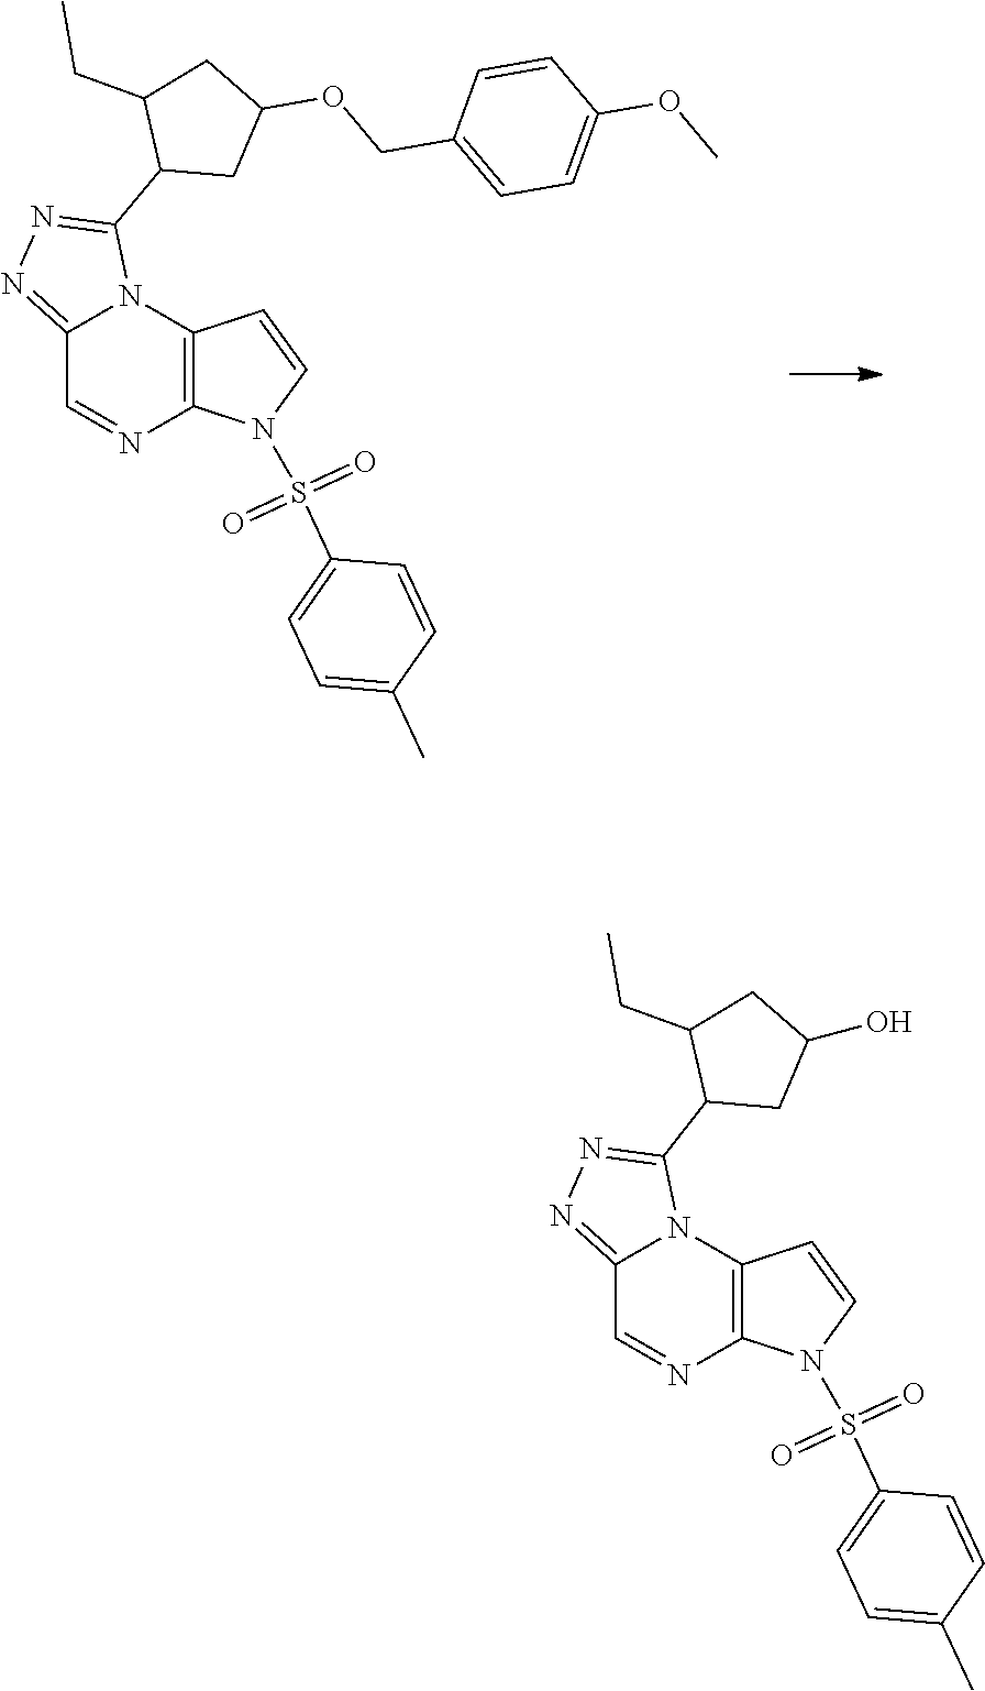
C1(C2=NN=C3C=NC4=C(N32)C=CN4S(C2=CC=C(C)C=C2)(=O)=O)CC(OCC2=CC=C(OC)C=C2)CC1CC.C1(C2=NN=C3C=NC4=C(N32)C=CN4S(C2=CC=C(C)C=C2)(=O)=O)CC(O)CC1CC
